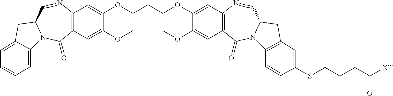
C12=C(C=C(OC)C(OCCCOC3=CC4=C(C=C3OC)C(=O)N3C(C=N4)CC4=C3C=CC(SCCCC([X])=O)=C4)=C1)C(=O)N1C(C=N2)CC2=CC=CC=C12
